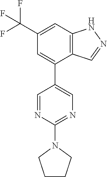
C12=C(C=C(C(F)(F)F)C=C1C1=CN=C(N3CCCC3)N=C1)NN=C2
